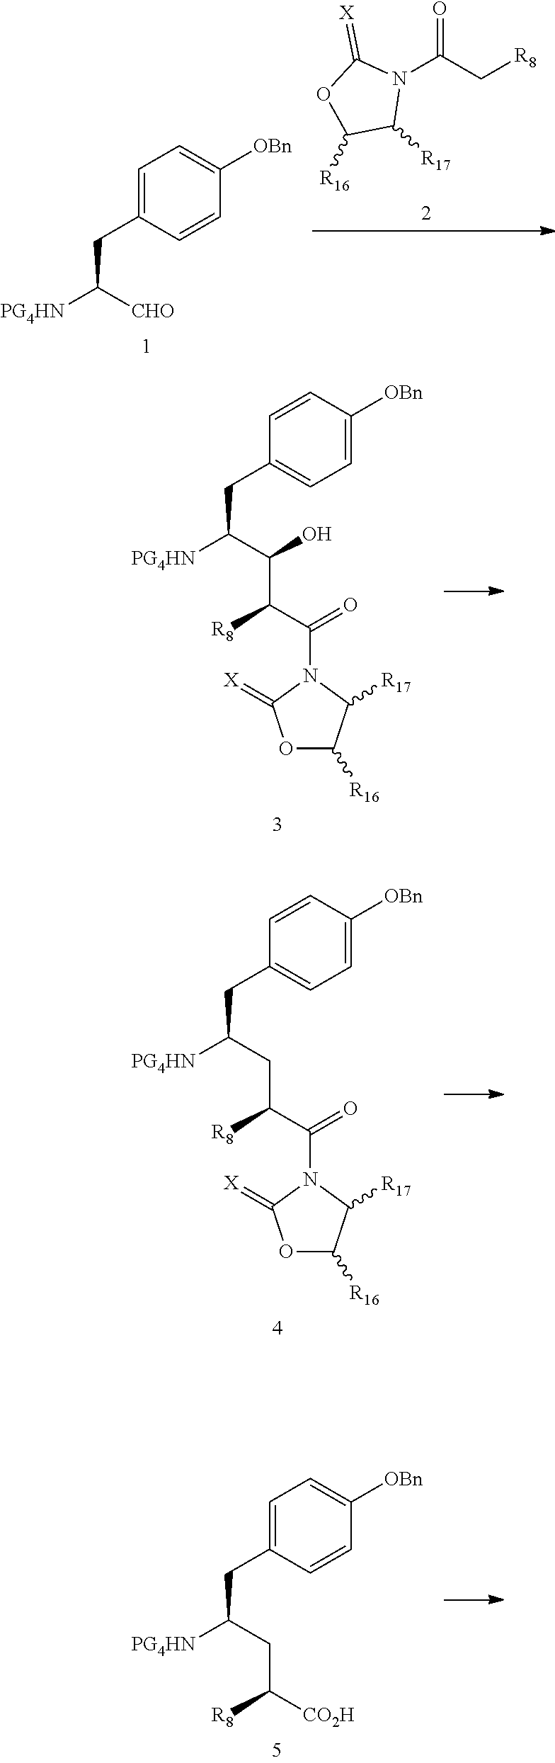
C1([R17])N(C(C[R8])=O)C(=[X])OC1[R16].C1=CC(CC([CHO])[PG4HN])=CC=C1[OBn].C1=C([OBn])C=CC(CC(C(O)C(C(=O)N2C([R17])C([R16])OC2=[X])[R8])[PG4HN])=C1.C1=C([OBn])C=CC(CC(CC(C(=O)N2C([R17])C([R16])OC2=[X])[R8])[PG4HN])=C1.C1=CC(CC(CC([CO2H])[R8])[PG4HN])=CC=C1[OBn]
